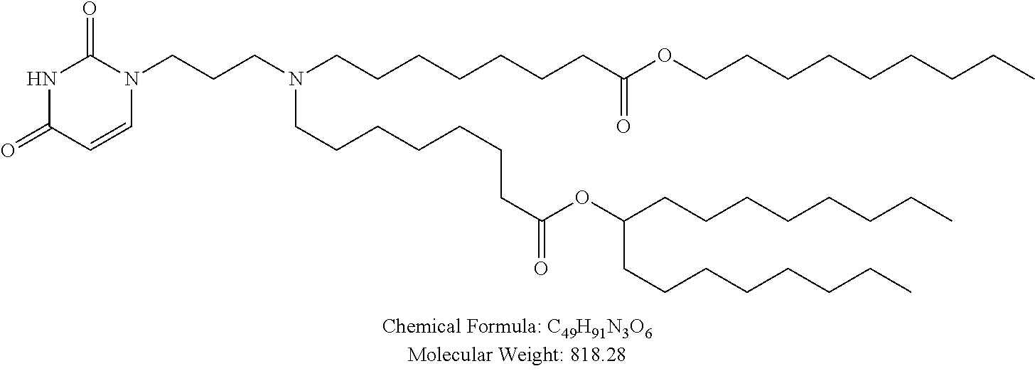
N1C(=O)C=CN(CCCN(CCCCCCCC(OCCCCCCCCC)=O)CCCCCCCC(OC(CCCCCCCC)CCCCCCCC)=O)C1=O
